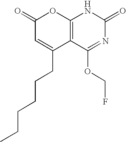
C12=C(C(OCF)=NC(=O)N1)C(CCCCCC)=CC(=O)O2
